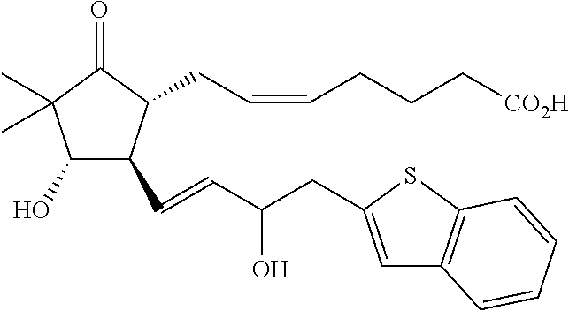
C1(O)C(C=CC(CC2=CC3=C(S2)C=CC=C3)O)C(CC=CCCC[CO2H])C(=O)C1(C)C
